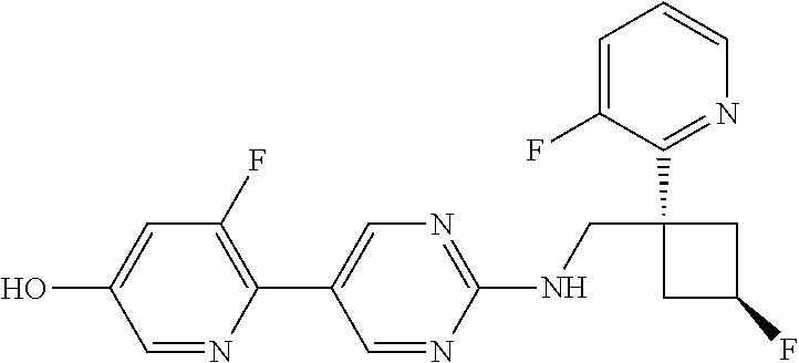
C1(C2=CN=C(NCC3(C4=NC=CC=C4F)CC(F)C3)N=C2)=C(F)C=C(O)C=N1
